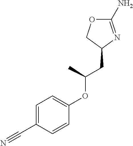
C1=C(C#N)C=CC(OC(CC2N=C(N)OC2)C)=C1
